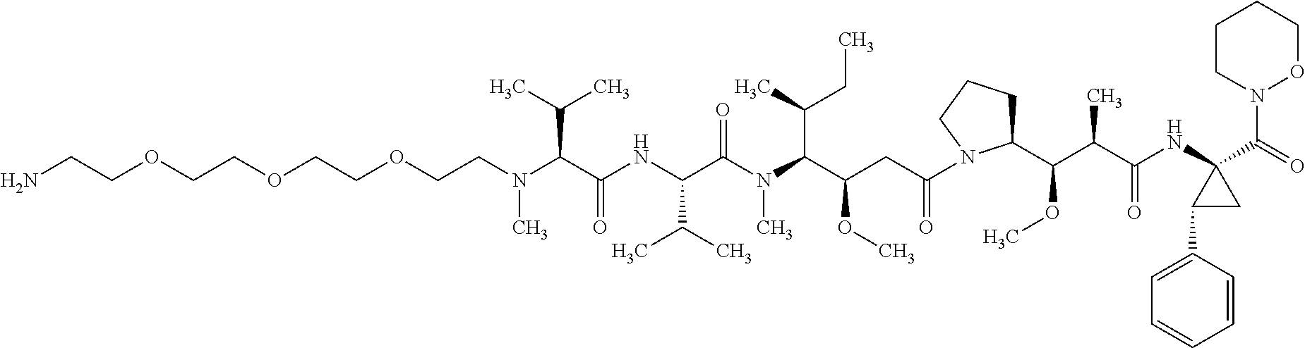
C(COCCN(C(C(=O)NC(C(N(C(C(CC(=O)N1C(C(C(C(NC2(C(=O)N3OCCCC3)C(C3=CC=CC=C3)C2)=O)C)OC)CCC1)OC)C(C)CC)C)=O)C(C)C)C(C)C)C)OCCOCCN
